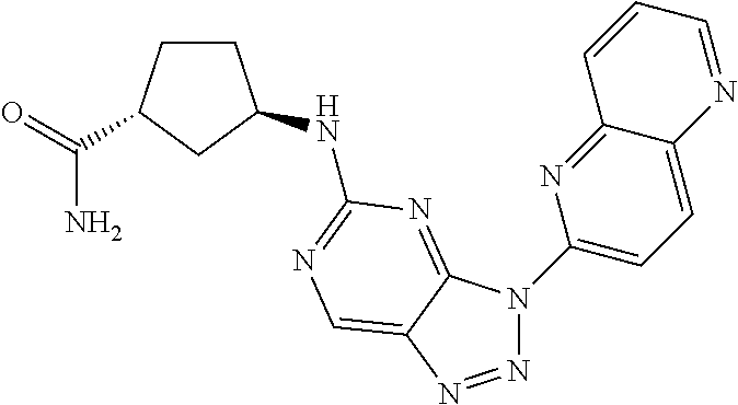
N1=NC2=CN=C(NC3CCC(C(=O)N)C3)N=C2N1C1=CC=C2C(=N1)C=CC=N2
